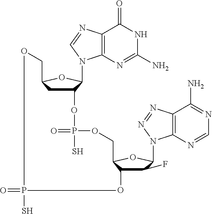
C12=C(N=C(N)NC1=O)N(C1C(OP(=O)(S)OCC3C(O)C(F)C(N4C5=C(C(N)=NC=N5)N=N4)O3)CC(CO)O1)C=N2.O=PS
